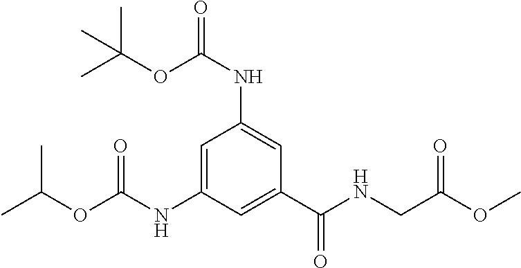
C1=C(NC(OC(C)C)=O)C=C(C(NCC(OC)=O)=O)C=C1NC(=O)OC(C)(C)C
